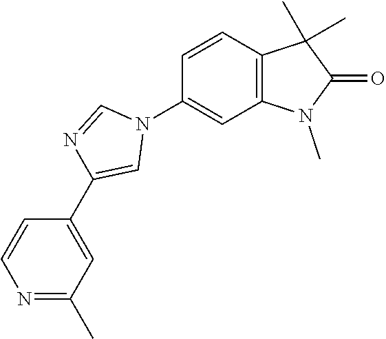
C1=CC2=C(C=C1N1C=NC(C3=CC(C)=NC=C3)=C1)N(C)C(=O)C2(C)C
